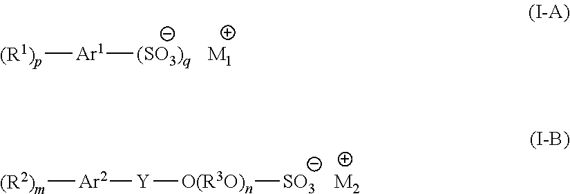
[(R1)p][Ar1][(SO3)q].[M1].[(R2)m][Ar2][Y][O(R3O)n][SO3].[M2]
